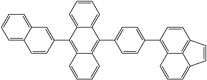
C1=C2C(=CC=C1)C=C(C1=C3C(=C(C4=CC=C(C5=C6C=CC=C7C=CC(=C67)C=C5)C=C4)C4=CC=CC=C41)C=CC=C3)C=C2
